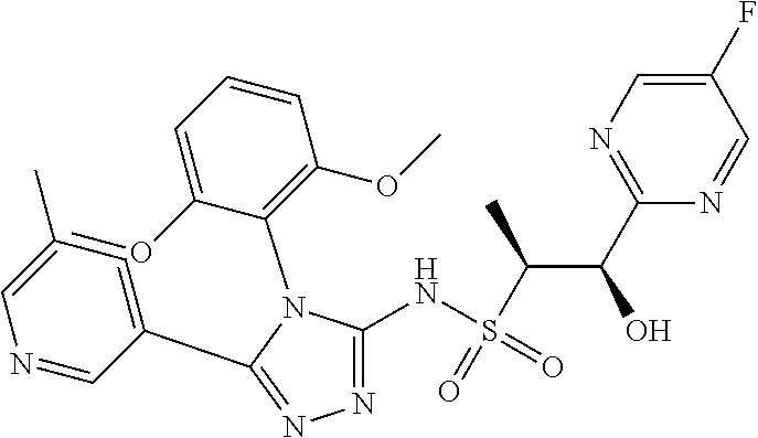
N1=C(NS(C(C(C2=NC=C(F)C=N2)O)C)(=O)=O)N(C2=C(OC)C=CC=C2OC)C(C2=CC(C)=CN=C2)=N1
